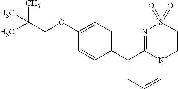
C1(C2=CC=CN3C2=NS(=O)(=O)CC3)=CC=C(OCC(C)(C)C)C=C1
